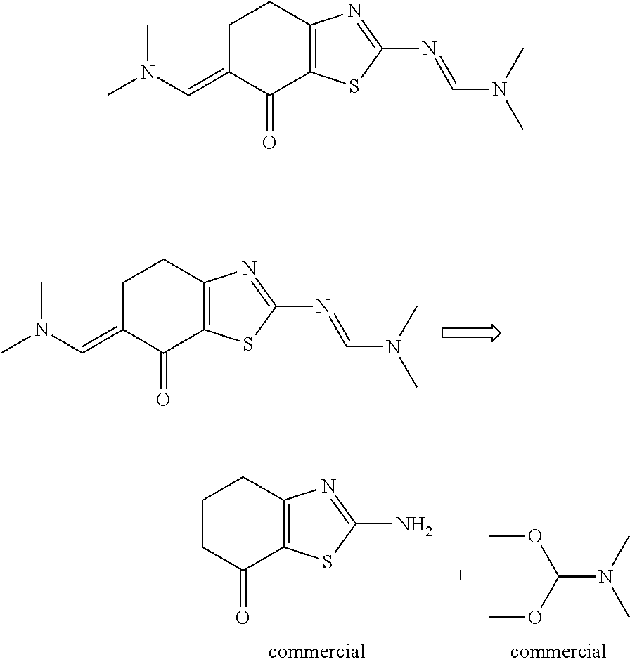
CN(C=C1C(=O)C2=C(CC1)N=C(N=CN(C)C)S2)C.COC(N(C)C)OC.C1C(=O)C2=C(CC1)N=C(N)S2.CN(C=C1C(=O)C2=C(CC1)N=C(N=CN(C)C)S2)C
